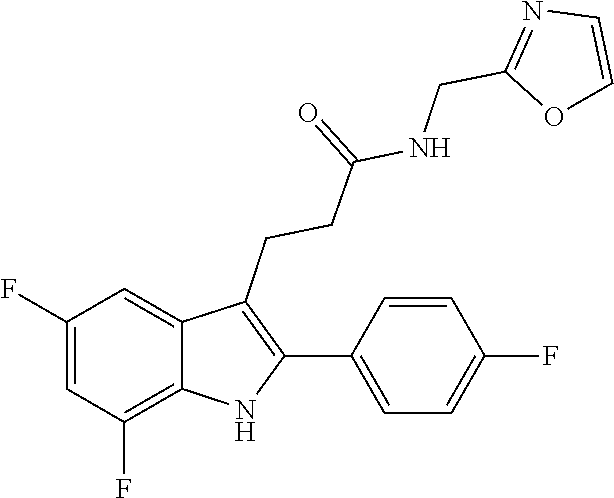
C1=CC(F)=CC=C1C1=C(CCC(=O)NCC2=NC=CO2)C2=CC(F)=CC(F)=C2N1
